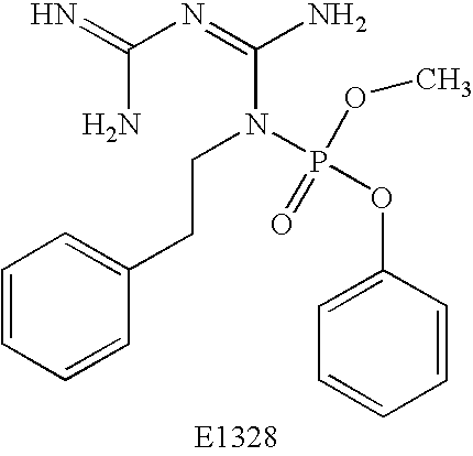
N=C(N=C(N)N(CCC1=CC=CC=C1)P(OC1=CC=CC=C1)(OC)=O)N
